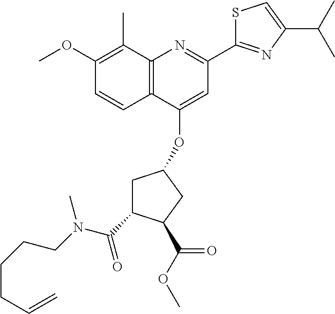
C1C(C(N(CCCCC=C)C)=O)C(C(OC)=O)CC1OC1=CC(C2=NC(C(C)C)=CS2)=NC2=C1C=CC(OC)=C2C
